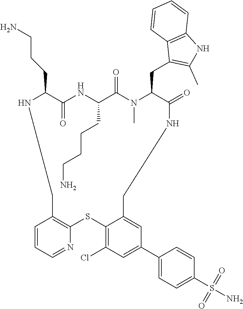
N1C(CCCN)C(=O)NC(CCCCN)C(=O)N(C)C(CC2=C(C)NC3=C2C=CC=C3)C(=O)NCC2=CC(C3=CC=C(S(=O)(=O)N)C=C3)=CC(Cl)=C2SC2=C(C1)C=CC=N2
